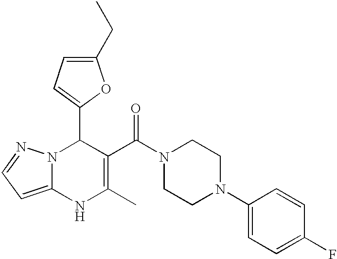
C1(C2=CC=C(CC)O2)N2C(=CC=N2)NC(C)=C1C(N1CCN(C2=CC=C(F)C=C2)CC1)=O
